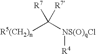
[R5(CH2)n]C([NS(O)qCl][R4])([R7])[R7]
